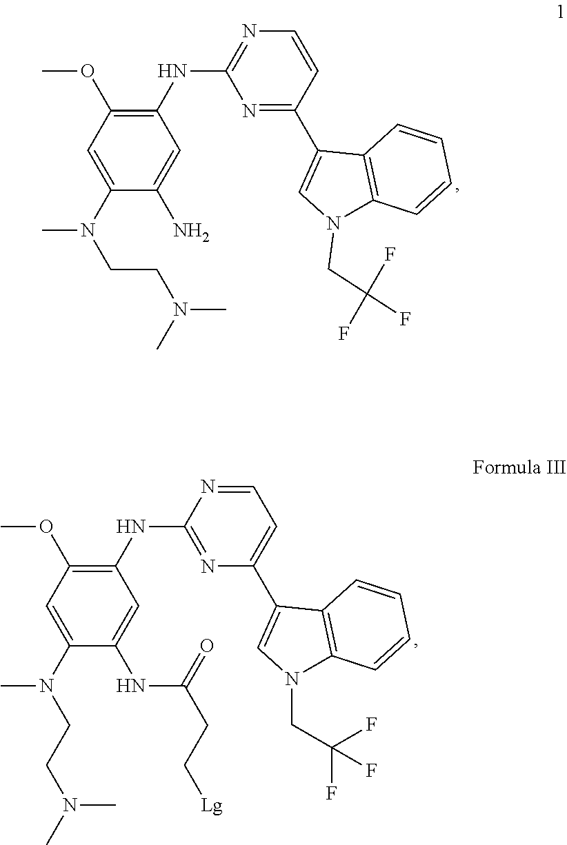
N(C)(CCN(C1=CC(OC)=C(NC2=NC=CC(C3=CN(CC(F)(F)F)C4=C3C=CC=C4)=N2)C=C1N)C)C.C1(C2=CN(CC(F)(F)F)C3=C2C=CC=C3)=CC=NC(NC2=C(OC)C=C(N(CCN(C)C)C)C(NC(CC[Lg])=O)=C2)=N1
